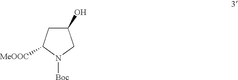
[COOMe]C1CC(O)CN1[Boc]
